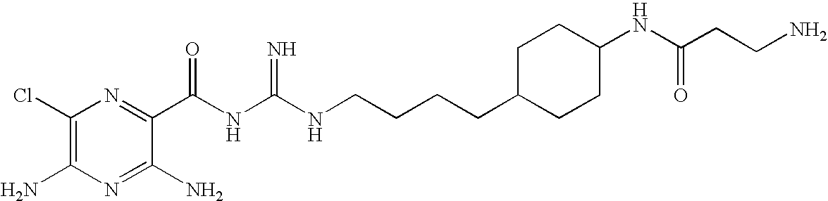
C1(Cl)=C(N)N=C(N)C(C(NC(NCCCCC2CCC(NC(CCN)=O)CC2)=N)=O)=N1
